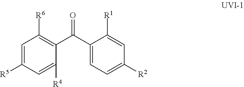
C1=C([R5])C=C([R4])C(C(C2=CC=C([R2])C=C2[R1])=O)=C1[R6]
